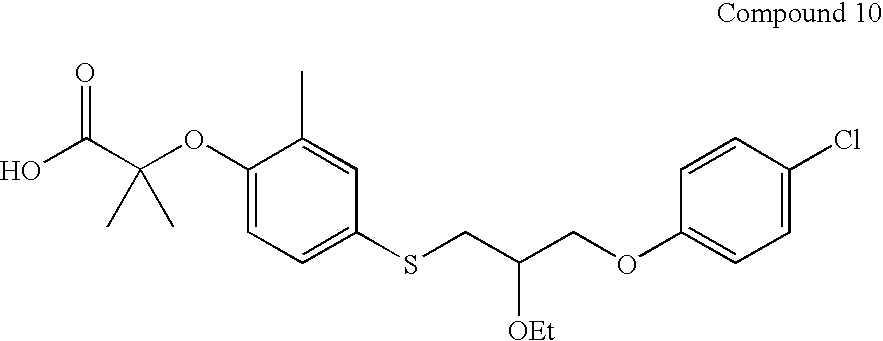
OC(C(OC1=CC=C(SCC(COC2=CC=C(Cl)C=C2)[OEt])C=C1C)(C)C)=O
